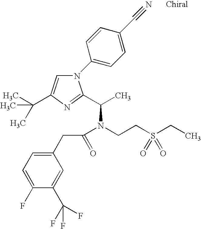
C(C1=CN(C2=CC=C(C#N)C=C2)C(C(C)N(CCS(CC)(=O)=O)C(CC2=CC=C(F)C(C(F)(F)F)=C2)=O)=N1)(C)(C)C
